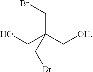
OCC(C[OH])(CBr)CBr
